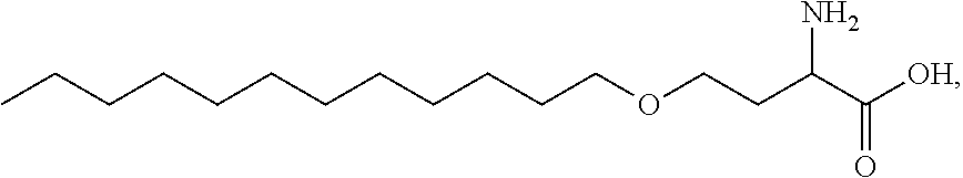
CCCCCCCCCCCCOCCC(N)C([OH])=O
